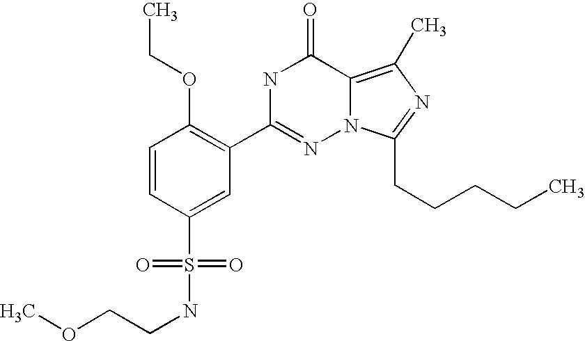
C1=CC(S(NCCOC)(=O)=O)=CC(C2=NN3C(=C(C)N=C3CCCCC)C(=O)N2)=C1OCC
